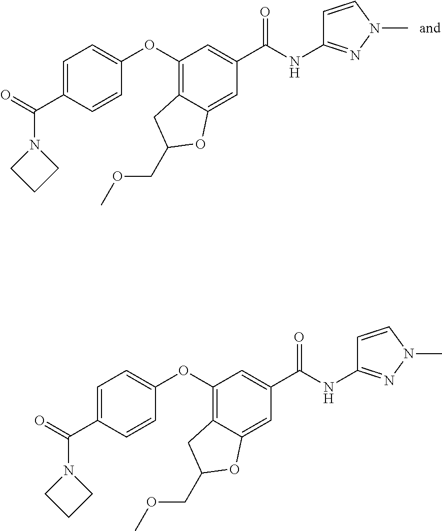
C1=C(C(=O)N2CCC2)C=CC(OC2=C3C(=CC(C(NC4=NN(C)C=C4)=O)=C2)OC(COC)C3)=C1.C1=C(C(=O)N2CCC2)C=CC(OC2=C3C(=CC(C(NC4=NN(C)C=C4)=O)=C2)OC(COC)C3)=C1
